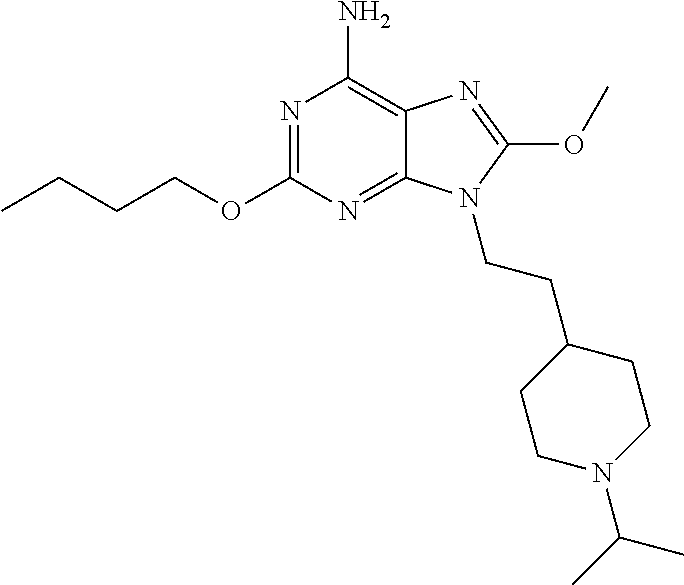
N1=C(OCCCC)N=C2C(=C1N)N=C(OC)N2CCC1CCN(C(C)C)CC1
